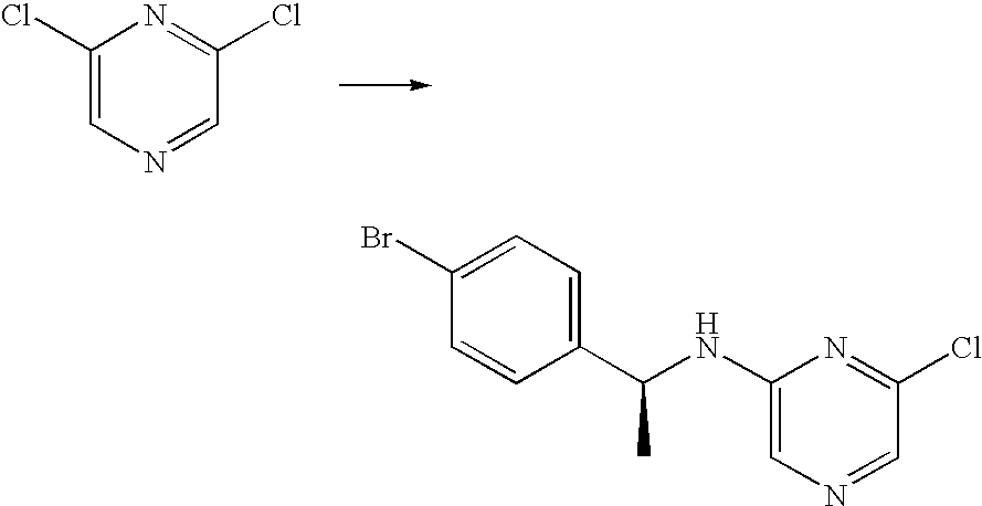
C1(Cl)=CN=CC(Cl)=N1.C1(NC(C2=CC=C(Br)C=C2)C)=CN=CC(Cl)=N1
